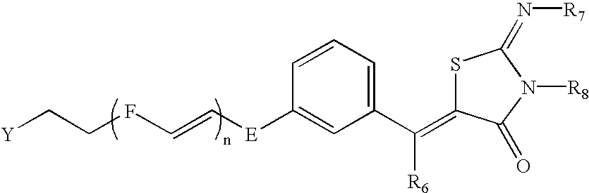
[Y]CCFC=C[E]C1=CC(C([R6])=C2SC(=N[R7])N([R8])C2=O)=CC=C1
